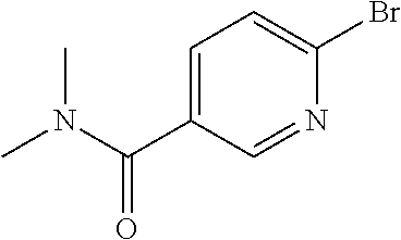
C1=C(C(=O)N(C)C)C=NC(Br)=C1
